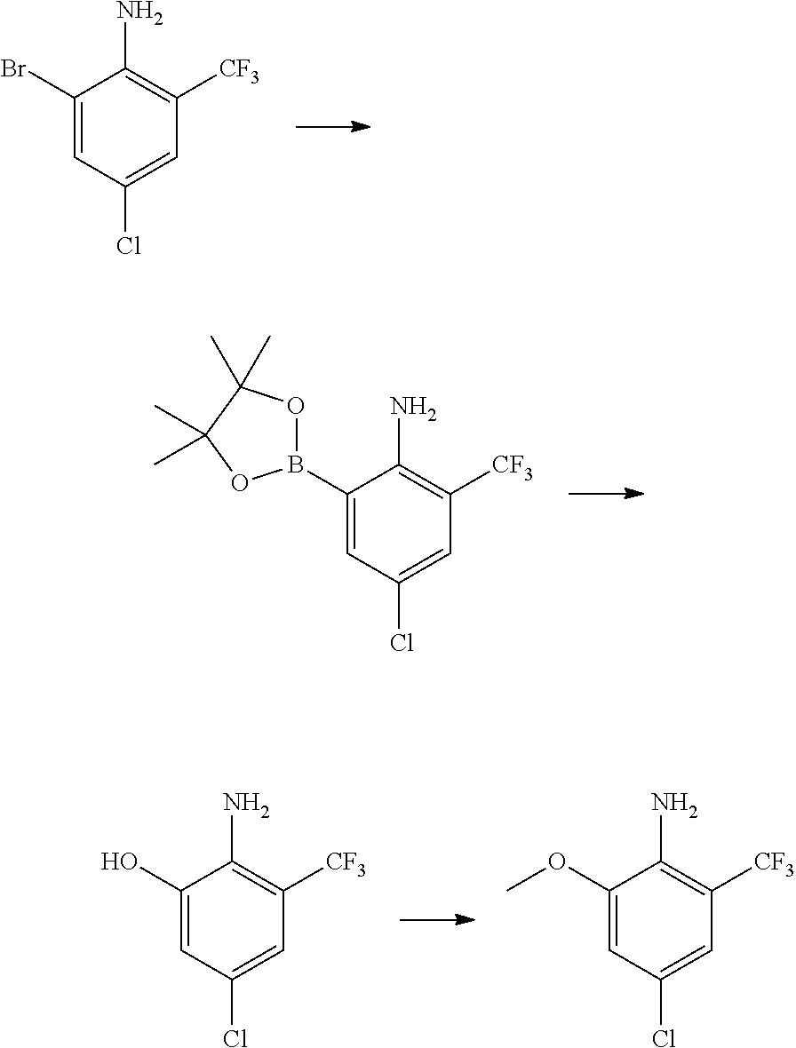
C1(Br)=CC(Cl)=CC([CF3])=C1N.C1(B2OC(C)(C)C(C)(C)O2)=CC(Cl)=CC([CF3])=C1N.C1(OC)=CC(Cl)=CC([CF3])=C1N.C1(O)=CC(Cl)=CC([CF3])=C1N
